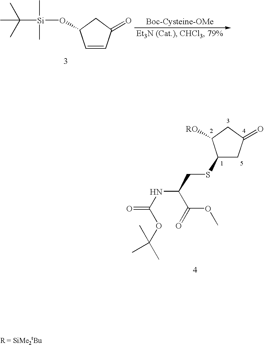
C1=CC(=O)CC1O[Si](C)(C)C(C)(C)C.C1(SCC(NC(=O)OC(C)(C)C)C(=O)OC)CC(=O)CC1[RO]
